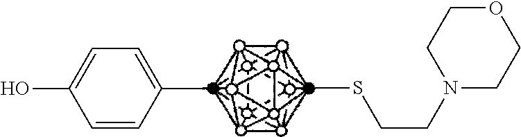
C1=CC(C)=CC=C1O.CSCCN1CCOCC1
